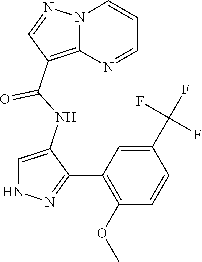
N12C(=C(C(NC3=CNN=C3C3=C(OC)C=CC(C(F)(F)F)=C3)=O)C=N1)N=CC=C2
